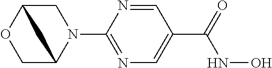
O1CC2N(C3=NC=C(C(NO)=O)C=N3)CC1C2
